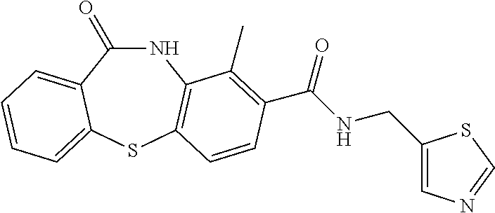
C1(=O)NC2=C(SC3=CC=CC=C13)C=CC(C(NCC1=CN=CS1)=O)=C2C
